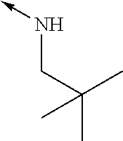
N(->C)CC(C)(C)C
